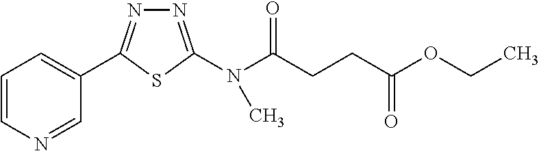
C1=CN=CC(C2=NN=C(N(C(CCC(OCC)=O)=O)C)S2)=C1
